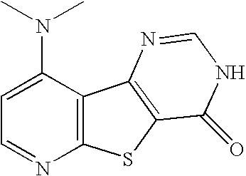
C12=C(SC3=C1N=CNC3=O)N=CC=C2N(C)C
